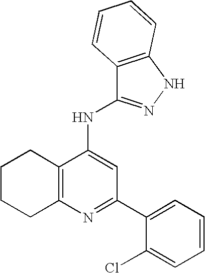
N1=C(C2=CC=CC=C2Cl)C=C(NC2=NNC3=C2C=CC=C3)C2=C1CCCC2
